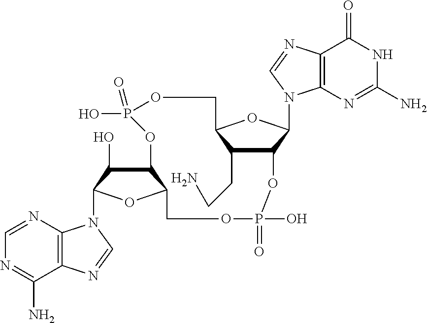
C1=NC2=C(C(N)=N1)N=CN2C1C(O)C2C(O1)COP(O)(=O)OC1C(CCN)C(OC1N1C3=C(C(=O)NC(N)=N3)N=C1)COP(O)(=O)O2
